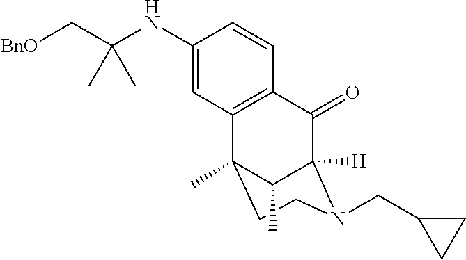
C1(=O)C2([H])N(CC3CC3)CCC(C)(C3=C1C=CC(NC(C[BnO])(C)C)=C3)C2C
